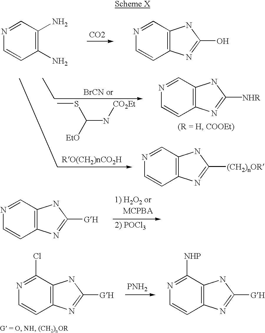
C1(N)=C(N)C=NC=C1.C12=C(C=NC=C1)NC(O)=N2.C12=C(C=NC=C1)NC([(CH2)nOR])=N2.[CO2].CSC(N[CO2Et])[EtO].C12=C(C=NC=C1)NC([NHR])=N2.C12=C(C=NC=C1)NC([GH])=N2.C12=C(C(Cl)=NC=C1)NC([GH])=N2.C12=C(C([NHP])=NC=C1)NC([GH])=N2.[PNH2]
